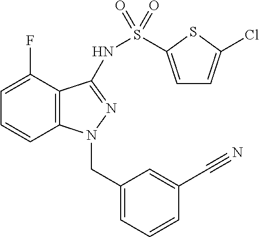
C12=C(C(F)=CC=C1)C(NS(=O)(=O)C1=CC=C(Cl)S1)=NN2CC1=CC=CC(C#N)=C1
